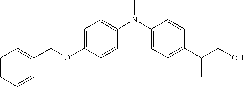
C1=CC=CC(COC2=CC=C(N(C3=CC=C(C(CO)C)C=C3)C)C=C2)=C1
